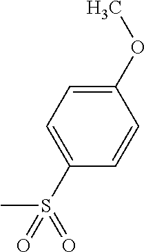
C1(S(=O)(C)=O)=CC=C(OC)C=C1
